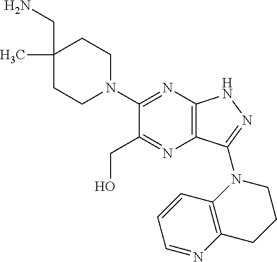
C1(N2CCC(CN)(C)CC2)=NC2=C(N=C1CO)C(N1CCCC3=C1C=CC=N3)=NN2
